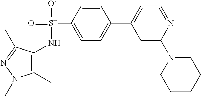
C1(N[S+](=O)([O-])C2=CC=C(C3=CC=NC(N4CCCCC4)=C3)C=C2)=C(C)N(C)N=C1C
